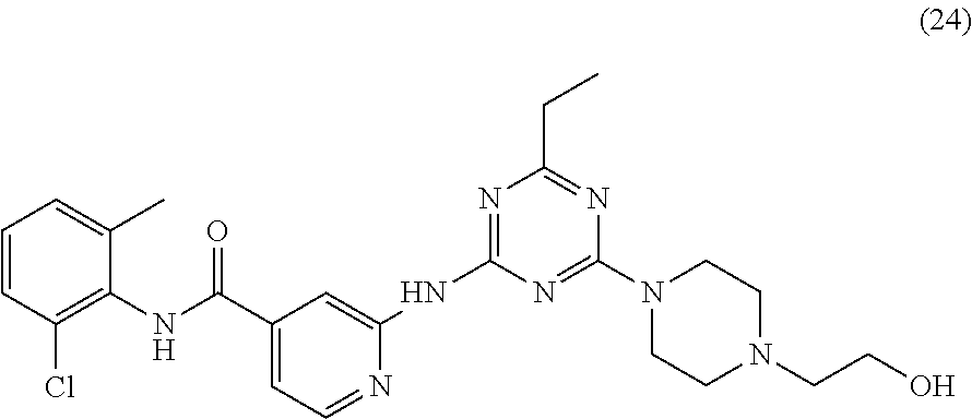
C1=CC(Cl)=C(NC(C2=CC=NC(NC3=NC(CC)=NC(N4CCN(CCO)CC4)=N3)=C2)=O)C(C)=C1
